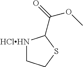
[HClHN]1CCSC1C(=O)OC
